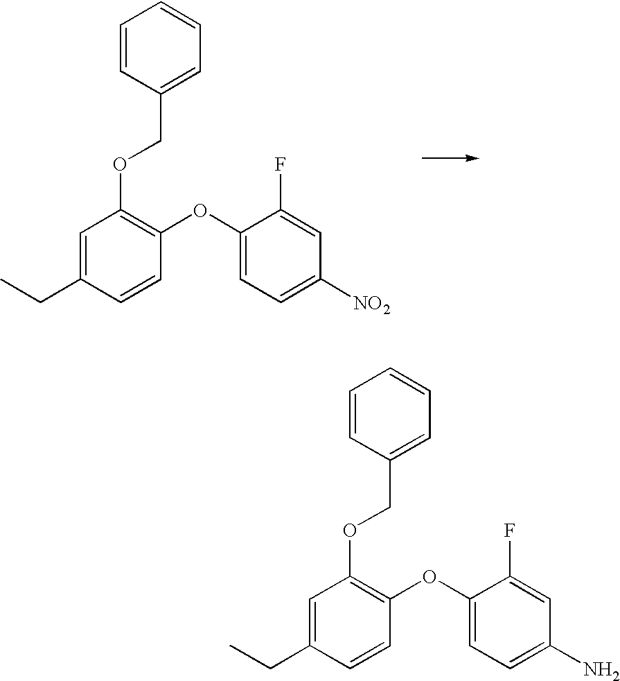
C1=C(CC)C=CC(OC2=CC=C([NO2])C=C2F)=C1OCC1=CC=CC=C1.C1=C(CC)C=CC(OC2=CC=C(N)C=C2F)=C1OCC1=CC=CC=C1
